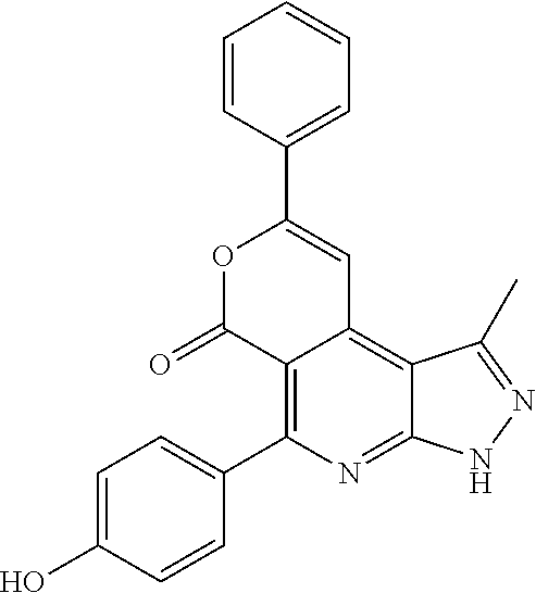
C1=C(O)C=CC(C2=C3C(=C4C(=N2)NN=C4C)C=C(C2=CC=CC=C2)OC3=O)=C1
